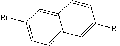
C12=CC(Br)=CC=C1C=C(Br)C=C2
